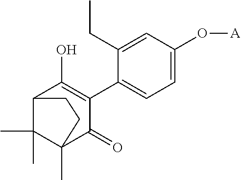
C1(C2=C(O)C3C(C)(C)C(C)(C2=O)CC3)=CC=C(O[A])C=C1CC
